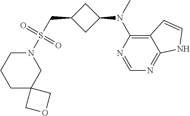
N1(S(CC2CC(N(C3=C4C(=NC=N3)NC=C4)C)C2)(=O)=O)CCCC2(C1)COC2
